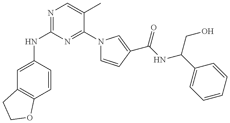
N(C1=NC=C(C)C(N2C=CC(C(NC(C3=CC=CC=C3)CO)=O)=C2)=N1)C1=CC2=C(C=C1)OCC2
